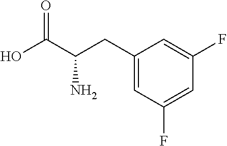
C1(CC(C(O)=O)N)=CC(F)=CC(F)=C1
